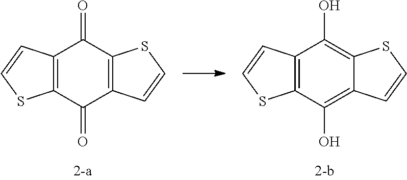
C12=C(C(=O)C3=C(C1=O)SC=C3)SC=C2.C12=C(C(O)=C3C(=C1O)SC=C3)SC=C2
